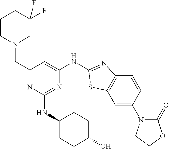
C1=C(N2C(=O)OCC2)C=CC2=C1SC(NC1=CC(CN3CC(F)(F)CCC3)=NC(NC3CCC(O)CC3)=N1)=N2
